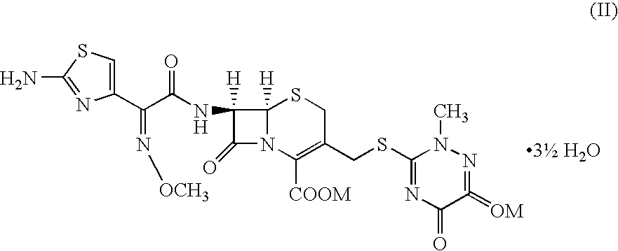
C(C(=N[OCH3])C1=CSC(N)=N1)(=O)NC1([H])C(=O)N2C1([H])SCC(CSC1=NC(=O)C(=[OM])=NN1C)=C2[COOM].[3 H2O]
